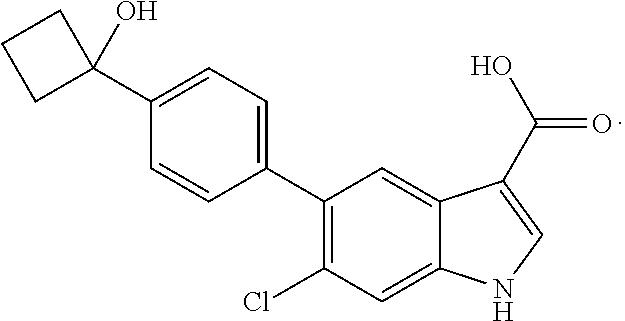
C1=C(C2(O)CCC2)C=CC(C2=C(Cl)C=C3C(=C2)C(C(O)=O)=CN3)=C1
